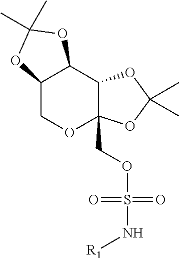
C12COC3(COS(N[R1])(=O)=O)C(C1OC(C)(C)O2)OC(C)(C)O3
